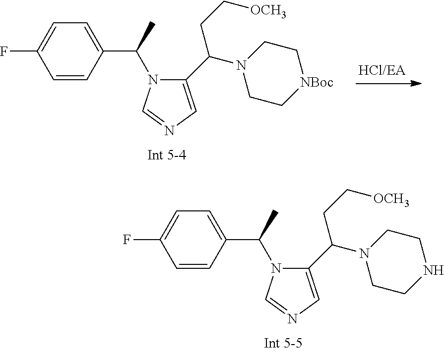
C1=CC(C(C)N2C(C(N3CC[NBoc]CC3)CC[OCH3])=CN=C2)=CC=C1F.C1=CC(C(C)N2C(C(N3CCNCC3)CC[OCH3])=CN=C2)=CC=C1F
